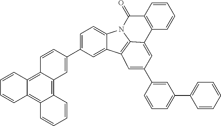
C1=CC2=C3C(=C4C(=C2C=C1)C=CC=C4)C=C(C1=CC=C2C(=C1)C1=C4N2C(=O)C2=C(C=CC=C2)C4=CC(C2=CC(C4=CC=CC=C4)=CC=C2)=C1)C=C3
